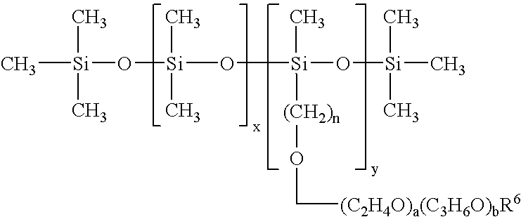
C[Si](C)(C)O[Si](C)(C)O[Si](C)([(CH2)n]OC[(C2H4O)a(C3H6O)bR6])O[Si](C)(C)C
